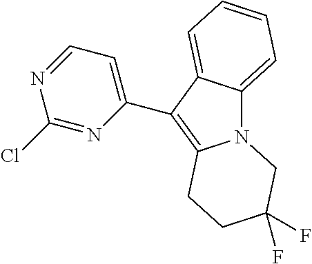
N12C3=CC=CC=C3C(C3=CC=NC(Cl)=N3)=C1CCC(F)(F)C2
